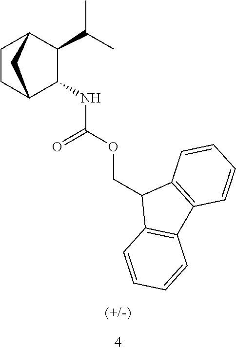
C1CC2C(NC(OCC3C4=C(C5=C3C=CC=C5)C=CC=C4)=O)C(C(C)C)C1C2
